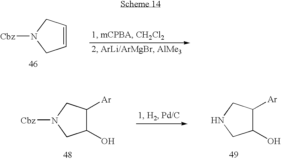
C1=CCN([Cbz])C1.C1([Ar])C(O)CN([Cbz])C1.C1([Ar])C(O)CNC1
